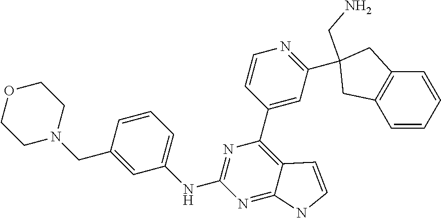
C1=CC=CC2=C1CC(C1=NC=CC(C3=C4C(=NC(NC5=CC=CC(CN6CCOCC6)=C5)=N3)NC=C4)=C1)(CN)C2
